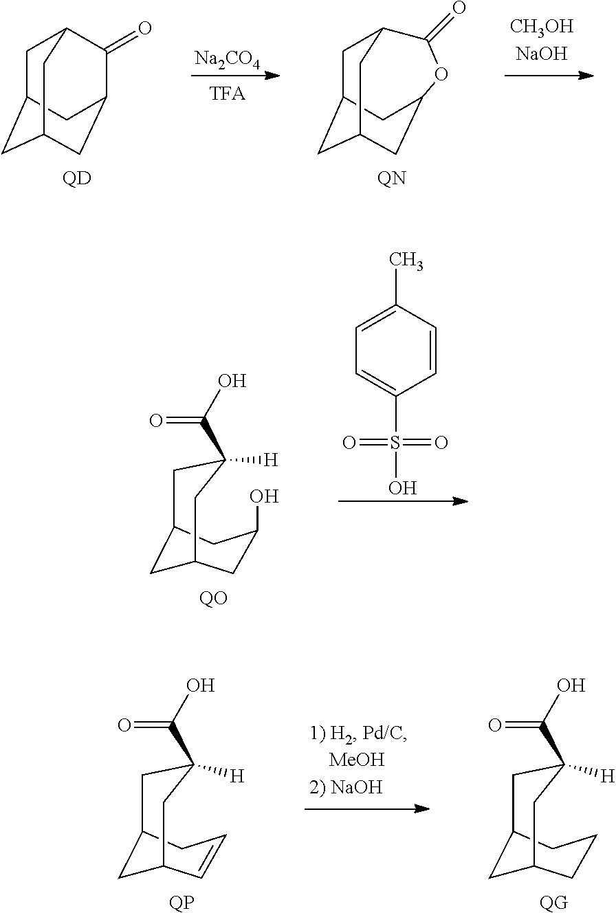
C1C2CC3CC(C(=O)C1C3)C2.[QD].[Na2CO4].[QN].C1C2CC3CC(C2)OC(=O)C1C3.C1C2CC(C(O)=O)([H])CC(CC1O)C2.[QO].C1=C(C)C=CC(S(=O)(=O)O)=C1.C1=CCC2CC(C(O)=O)([H])CC1C2.[QP].C1C2CC(C(O)=O)([H])CC(CC1)C2.[QG]
